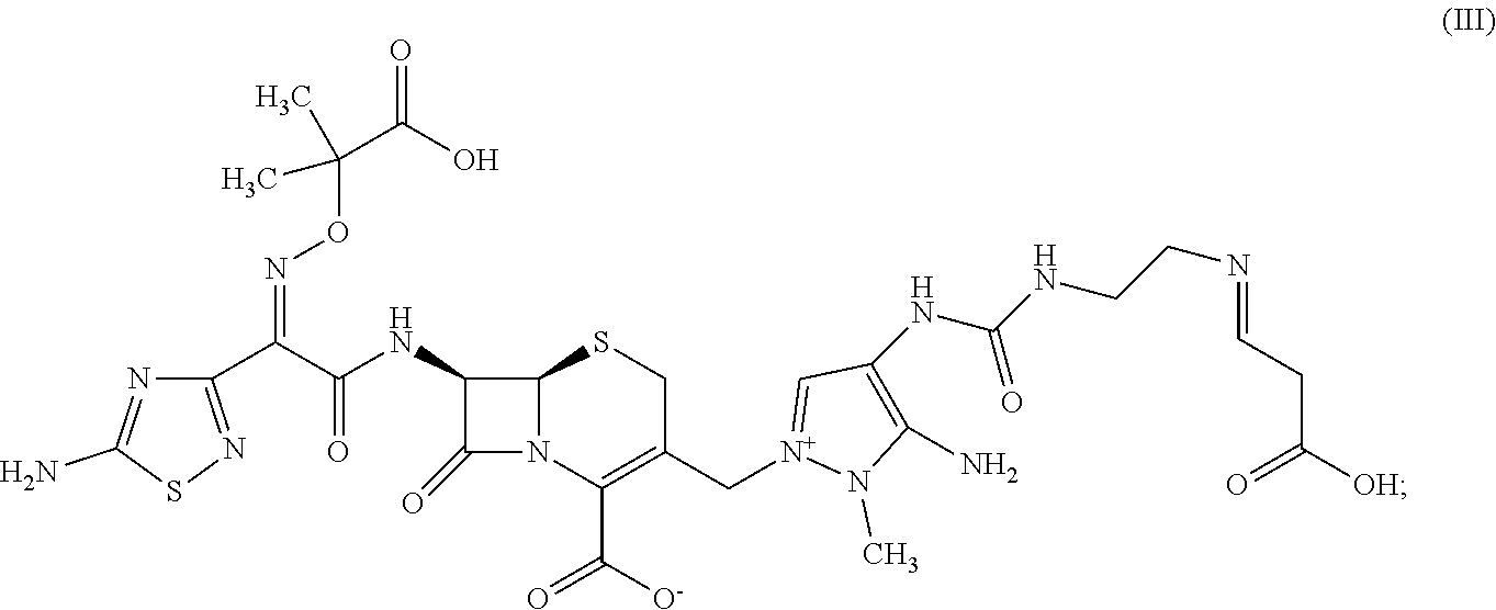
C1(C(=NOC(C)(C(=O)O)C)C(=O)NC2C(=O)N3C2SCC(C[N+]2=CC(NC(=O)NCCN=CCC(=O)[OH])=C(N)N2C)=C3C(=O)[O-])=NSC(N)=N1
